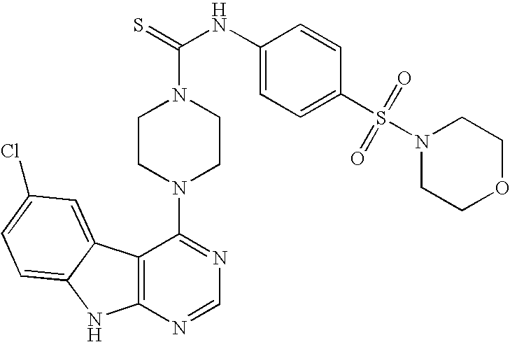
C12=C(N=CN=C1N1CCN(C(=S)NC3=CC=C(S(=O)(=O)N4CCOCC4)C=C3)CC1)NC1=CC=C(Cl)C=C21
